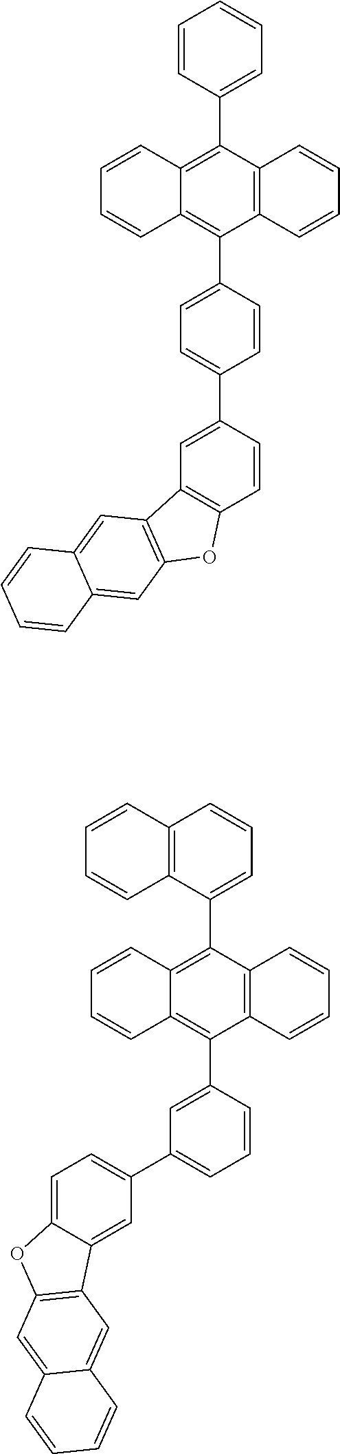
C1(C2=C3C(=C(C4=CC=CC=C4)C4=C2C=CC=C4)C=CC=C3)=CC=C(C2=CC3=C(C=C2)OC2=C3C=C3C(=C2)C=CC=C3)C=C1.C1(C2=C3C(=C(C4=CC=CC5=C4C=CC=C5)C4=C2C=CC=C4)C=CC=C3)=CC(C2=CC=C3C(=C2)C2=C(O3)C=C3C(=C2)C=CC=C3)=CC=C1
